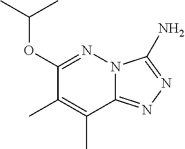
N12C(=NN=C1N)C(C)=C(C)C(OC(C)C)=N2
